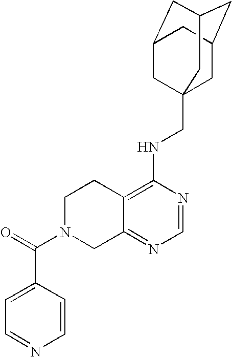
C12=C(NCC34CC5CC(CC(C3)C5)C4)N=CN=C1CN(C(=O)C1=CC=NC=C1)CC2
